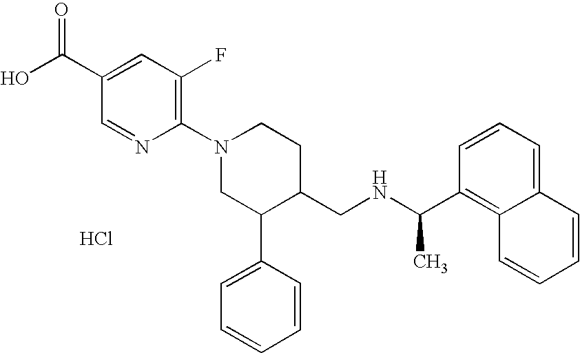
Cl.C1=NC(N2CC(C3=CC=CC=C3)C(CNC(C)C3=C4C(=CC=C3)C=CC=C4)CC2)=C(F)C=C1C(=O)O
